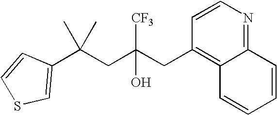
C(CC(CC1=C2C(=NC=C1)C=CC=C2)([CF3])O)(C)(C)C1=CSC=C1
